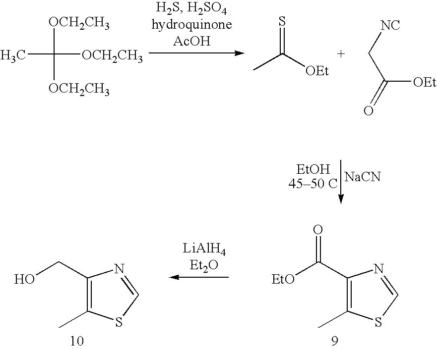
CC([OCH2CH3])([OCH2CH3])[OCH2CH3].S=C([OEt])C.[NC]CC(=O)[OEt].[NaCN].C1(C([EtO])=O)=C(C)SC=N1.C1(CO)=C(C)SC=N1
